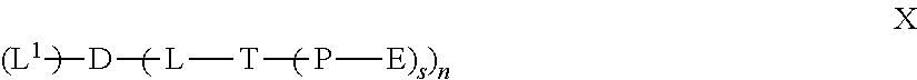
[D]([L][T]P[E)s)n])[(L1]
